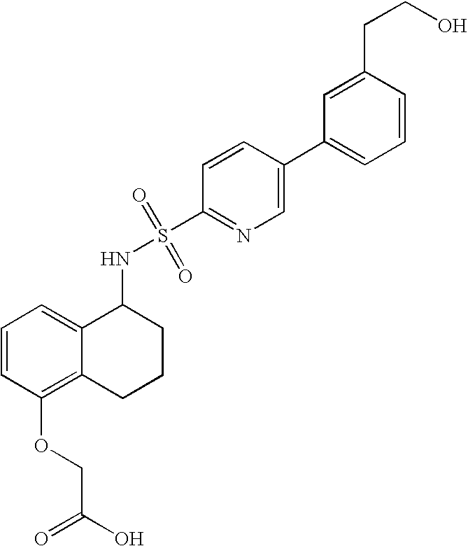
C1(NS(=O)(=O)C2=NC=C(C3=CC=CC(CCO)=C3)C=C2)C2=CC=CC(OCC(=O)O)=C2CCC1
